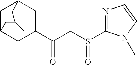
C1C2CC3(C(CS(=O)C4=NC=CN4C)=O)CC1CC(C2)C3
